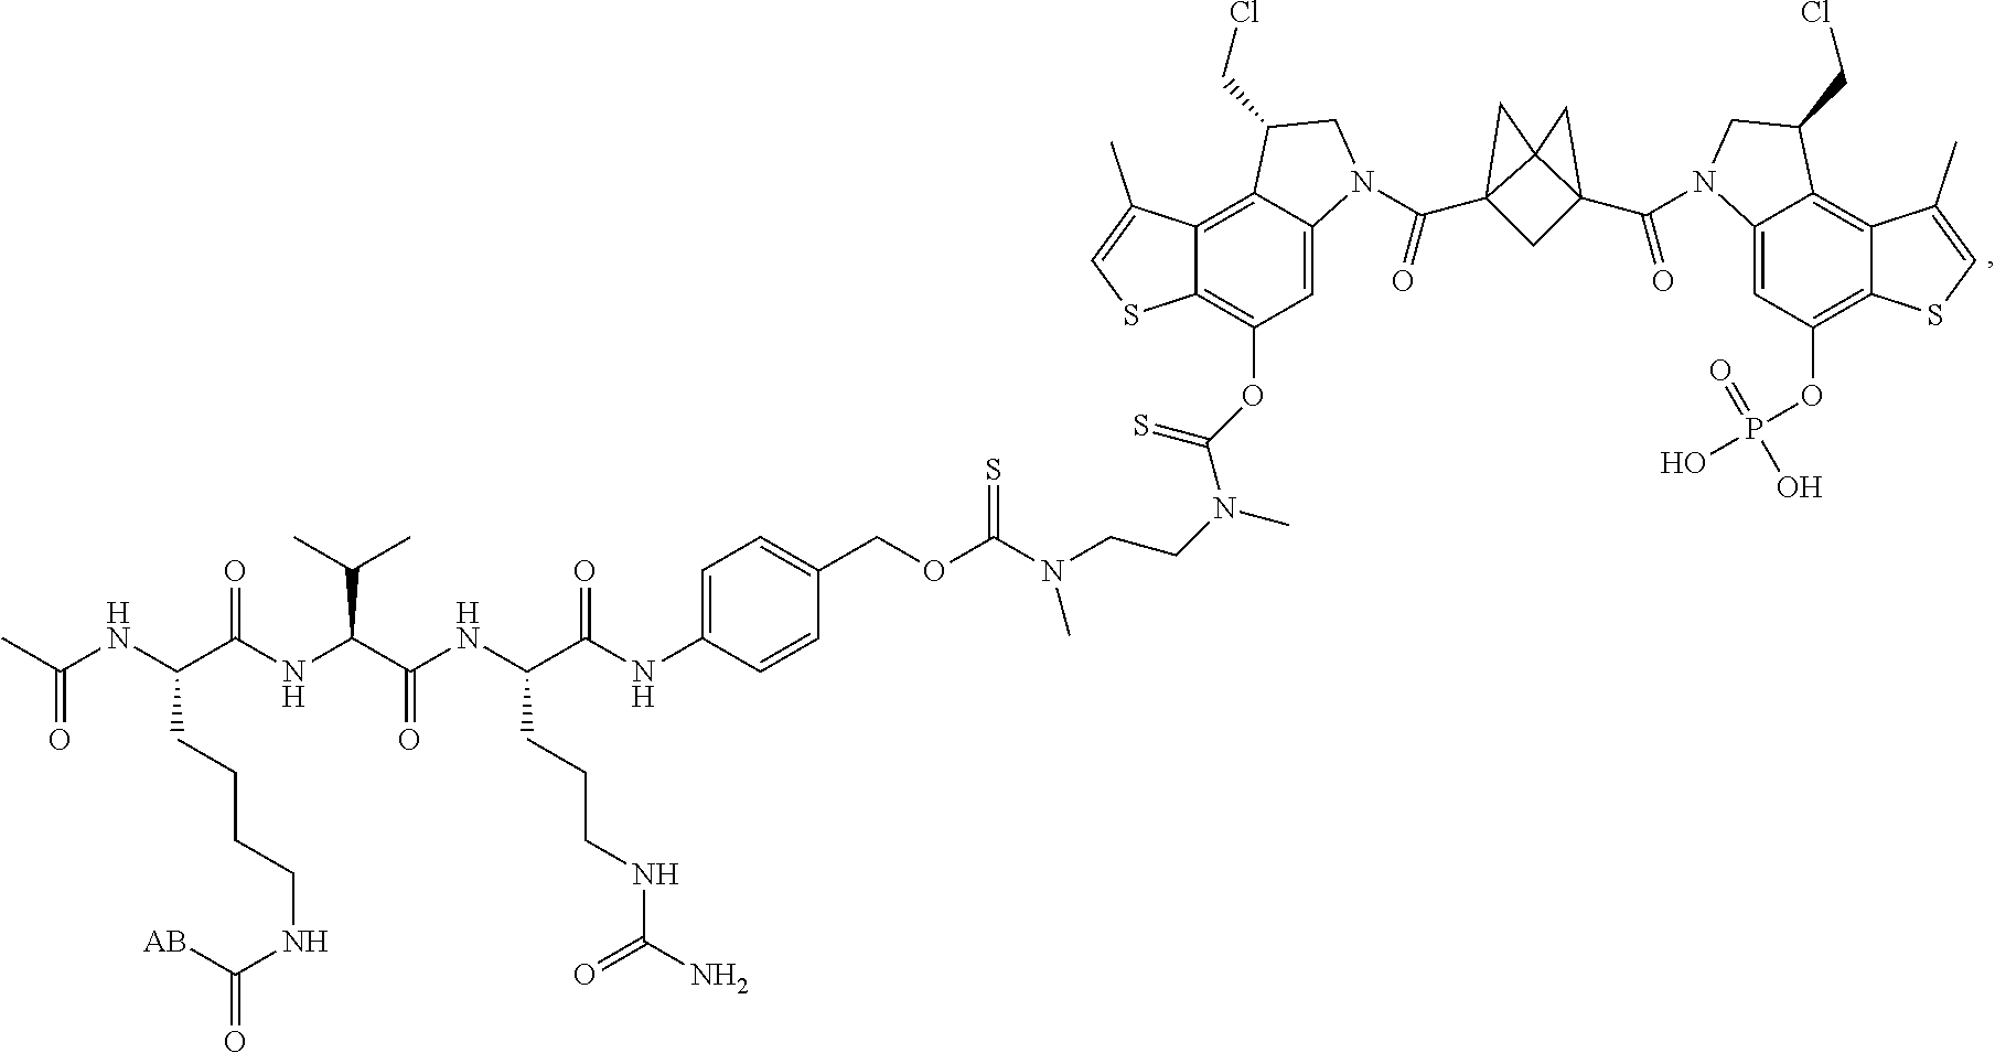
C12=C3C(=C(OC(N(CCN(C(OCC4=CC=C(NC(C(NC(C(NC(C(CCCCNC(=O)[AB])NC(C)=O)=O)C(C)C)=O)CCCNC(N)=O)=O)C=C4)=S)C)C)=S)C=C1N(C(C14CC5(C(=O)N6C7=CC(OP(O)(=O)O)=C8C(=C7C(CCl)C6)C(C)=CS8)C1(C4)C5)=O)CC2CCl)SC=C3C
